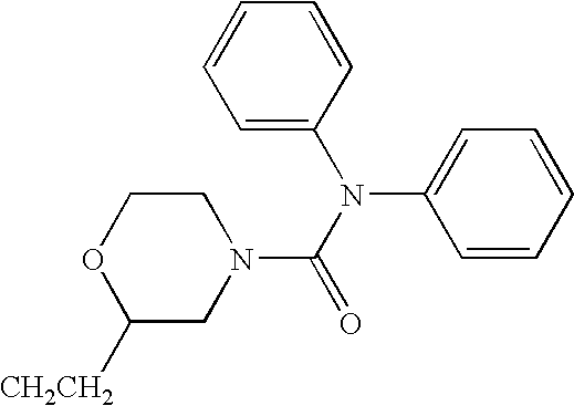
C1COC([CH2CH2])CN1C(=O)N(C1=CC=CC=C1)C1=CC=CC=C1
